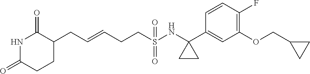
C(=CCCS(=O)(=O)NC1(C2=CC(OCC3CC3)=C(F)C=C2)CC1)CC1C(=O)NC(=O)CC1
